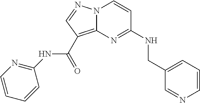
C1=CN=CC(CNC2=NC3=C(C(NC4=NC=CC=C4)=O)C=NN3C=C2)=C1
